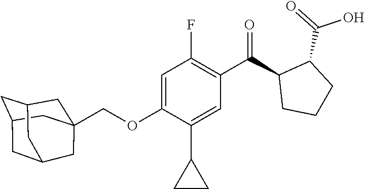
C1=C(OCC23CC4CC(CC(C2)C4)C3)C(C2CC2)=CC(C(C2CCCC2C(=O)O)=O)=C1F
